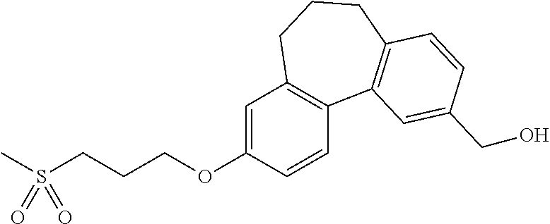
C1=C(OCCCS(C)(=O)=O)C=CC2=C1CCCC1=C2C=C(CO)C=C1
